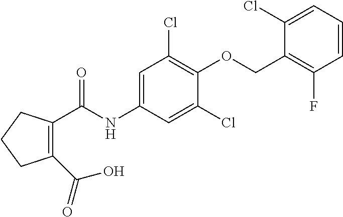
C1(C(NC2=CC(Cl)=C(OCC3=C(F)C=CC=C3Cl)C(Cl)=C2)=O)=C(C(O)=O)CCC1
